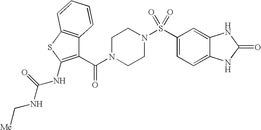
C1(C(=O)N2CCN(S(C3=CC=C4C(=C3)NC(=O)N4)(=O)=O)CC2)=C(NC(NC[Me])=O)SC2=C1C=CC=C2
